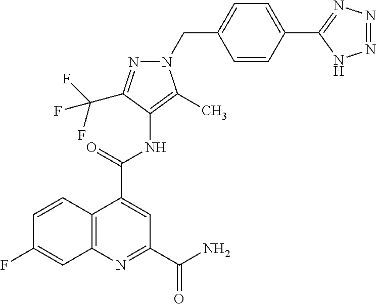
C12=C(N=C(C(=O)N)C=C1C(=O)NC1=C(C)N(CC3=CC=C(C4=NN=NN4)C=C3)N=C1C(F)(F)F)C=C(F)C=C2
